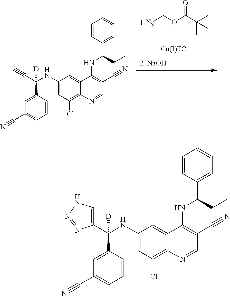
[N3]COC(C(C)(C)C)=O.C1=CC(C(CC)NC2=C(C#N)C=NC3=C(Cl)C=C(NC(C#C)([D])C4=CC(C#N)=CC=C4)C=C23)=CC=C1.[Cu(I)TC].C1=CC(C(CC)NC2=C(C#N)C=NC3=C(Cl)C=C(NC([D])(C4=CC(C#N)=CC=C4)C4=CNN=N4)C=C23)=CC=C1
